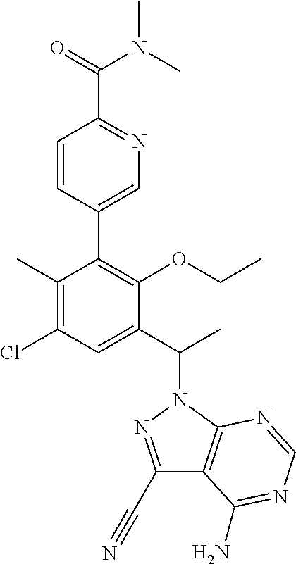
C1(C)=C(Cl)C=C(C(C)N2C3=C(C(C#N)=N2)C(N)=NC=N3)C(OCC)=C1C1=CN=C(C(=O)N(C)C)C=C1
